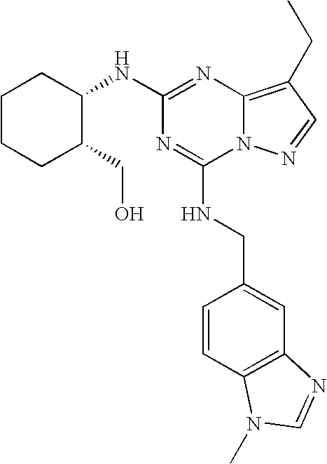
N1=C(NCC2=CC3=C(C=C2)N(C)C=N3)N2C(=C(CC)C=N2)N=C1NC1CCCCC1CO
